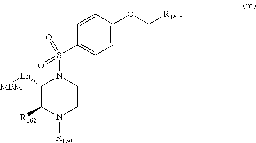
C1([Ln][MBM])C([R162])N([R160])CCN1S(=O)(C1=CC=C(OC[R161])C=C1)=O
